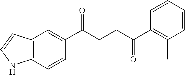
C1(C(CCC(C2=C(C)C=CC=C2)=O)=O)=CC2=C(C=C1)NC=C2
